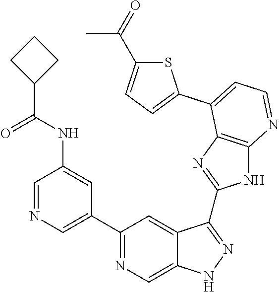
C1=NC=C(C2=NC=C3C(=C2)C(C2=NC4=C(N2)N=CC=C4C2=CC=C(C(=O)C)S2)=NN3)C=C1NC(C1CCC1)=O
